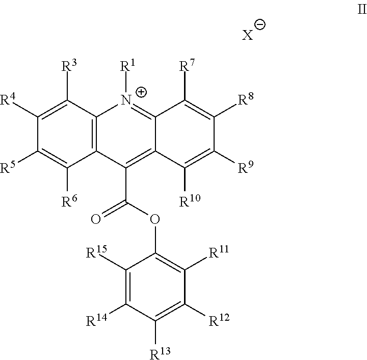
C12=C(C([R3])=C([R4])C([R5])=C1[R6])[N+]([R1])=C1C(=C2C(=O)OC2=C([R11])C([R12])=C([R13])C([R14])=C2[R15])C([R10])=C([R9])C([R8])=C1[R7].[X]
